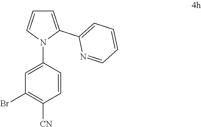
C1(Br)=C([CN])C=CC(N2C=CC=C2C2=CC=CC=N2)=C1
